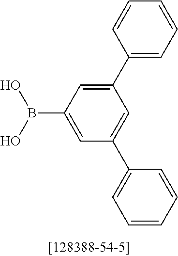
C1(C2=CC(B(O)O)=CC(C3=CC=CC=C3)=C2)=CC=CC=C1
